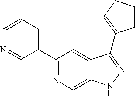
C1(C2=CC=CN=C2)=NC=C2C(=C1)C(C1=CCCC1)=NN2
